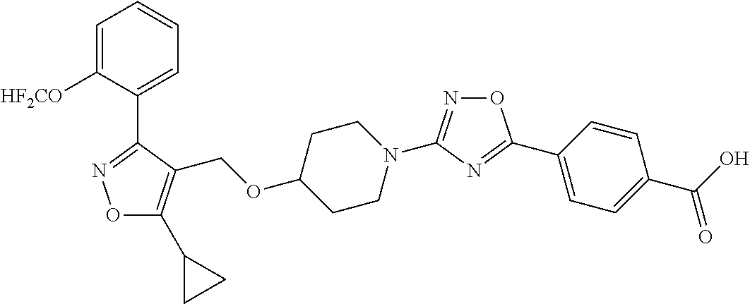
O1C(C2CC2)=C(COC2CCN(C3=NOC(C4=CC=C(C(O)=O)C=C4)=N3)CC2)C(C2=CC=CC=C2[HF2CO])=N1
